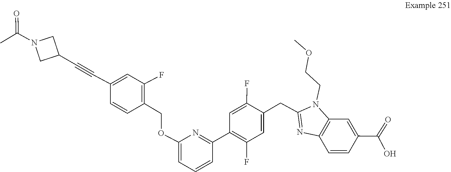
C12=C(N(CCOC)C(CC3=CC(F)=C(C4=NC(OCC5=C(F)C=C(C#CC6CN(C(=O)C)C6)C=C5)=CC=C4)C=C3F)=N1)C=C(C(=O)O)C=C2
